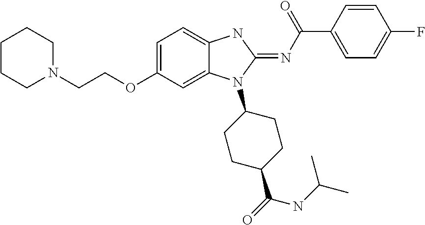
C1CCN(CCOC2=CC=C3C(=C2)N(C2CCC(C(=O)NC(C)C)CC2)C(=NC(C2=CC=C(F)C=C2)=O)N3)CC1
